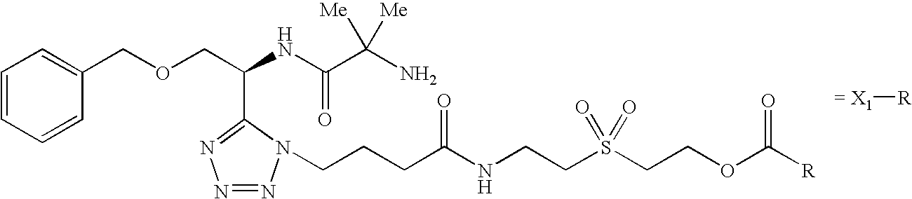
[= X1][R].C1=CC=CC(COCC(C2=NN=NN2CCCC(NCCS(CCOC([R])=O)(=O)=O)=O)NC(C(N)([Me])[Me])=O)=C1
